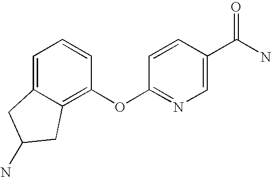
C1=C2C(=C(OC3=NC=C(C(N)=O)C=C3)C=C1)CC(N)C2
